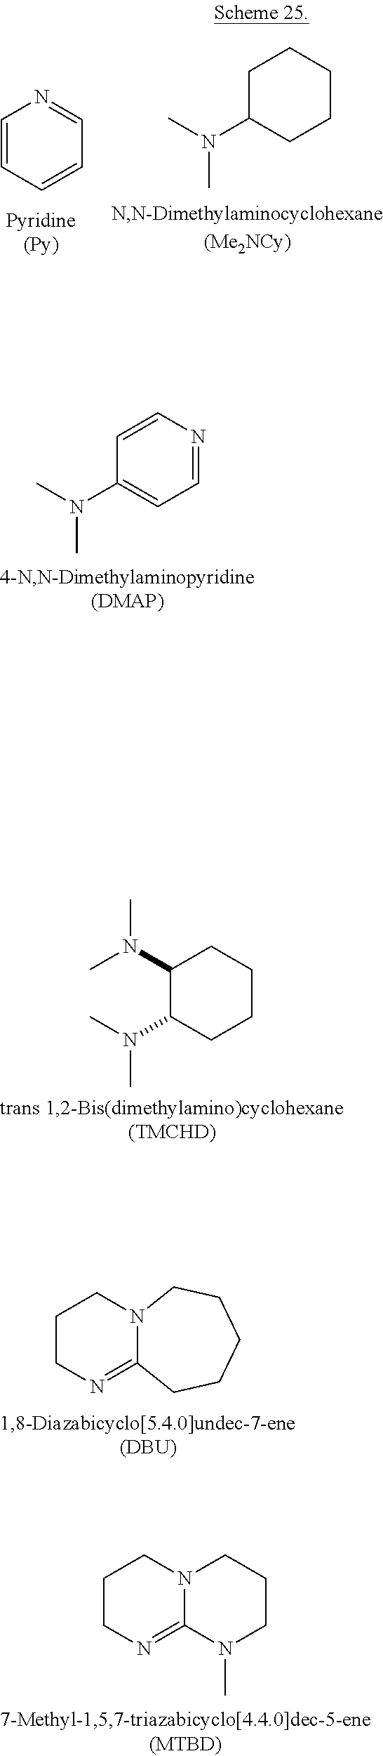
C1=CC(N(C)C)=CC=N1.C1C(N(C)C)CCCC1.C1=CC=CC=N1.C1(N(C)C)C(N(C)C)CCCC1.C1CN=C2N(C1)CCCCC2.C1CN=C2N(C1)CCCN2C
